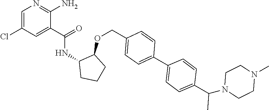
C1=C(Cl)C=C(C(=O)NC2CCCC2OCC2=CC=C(C3=CC=C(C(N4CCN(C)CC4)C)C=C3)C=C2)C(N)=N1
